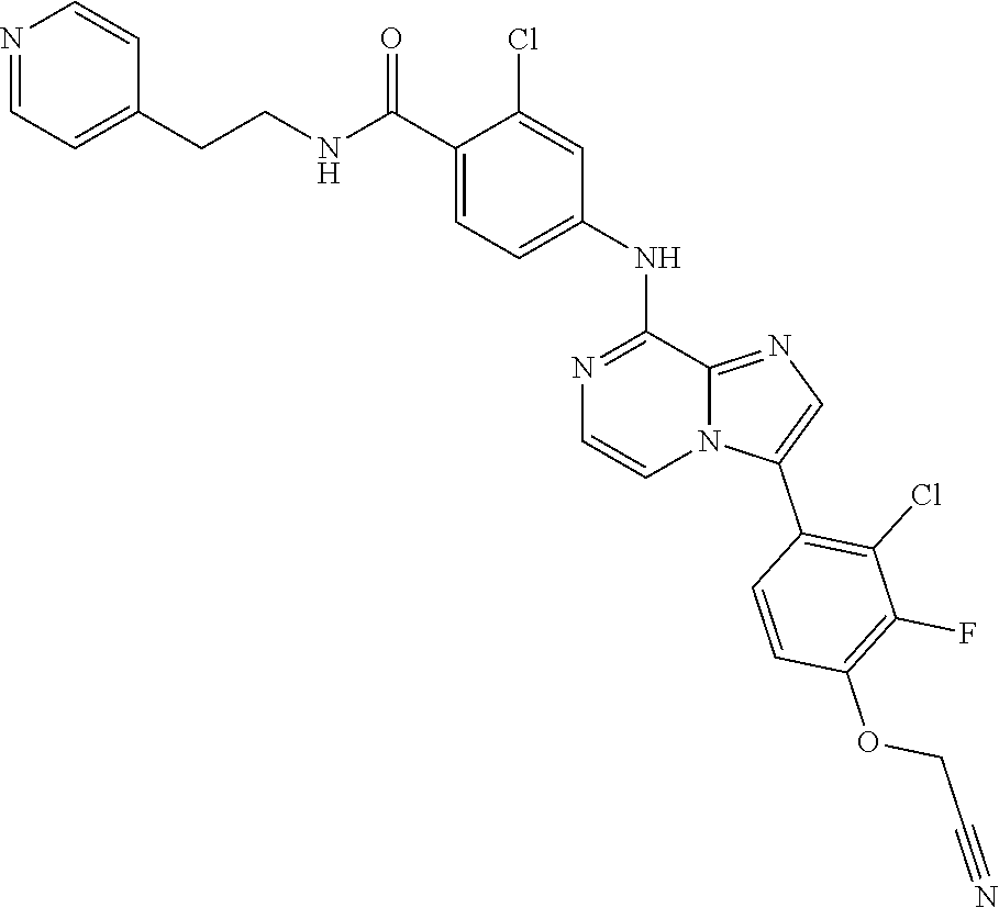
N1=C(NC2=CC=C(C(NCCC3=CC=NC=C3)=O)C(Cl)=C2)C2=NC=C(C3=C(Cl)C(F)=C(OCC#N)C=C3)N2C=C1
